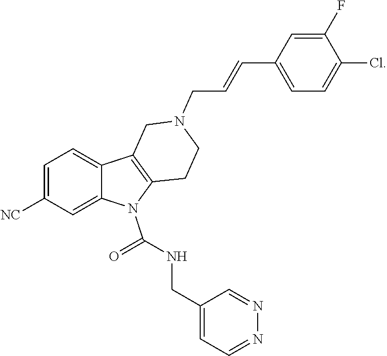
C1=C([NC])C=C2C(=C1)C1=C(N2C(=O)NCC2=CC=NN=C2)CCN(CC=CC2=CC=C(Cl)C(F)=C2)C1
